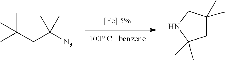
CC(CC([N3])(C)C)(C)C.C1C(C)(C)CNC1(C)C
